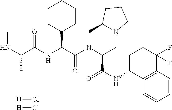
[H]Cl.[H]Cl.C1CC(C(C(N2C(C(NC3C4=C(C(F)(F)CC3)C=CC=C4)=O)CN3C(C2)CCC3)=O)NC(C(NC)C)=O)CCC1
